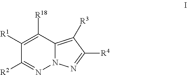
C1([R1])=C([R18])C2=C([R3])C([R4])=NN2N=C1[R2]
